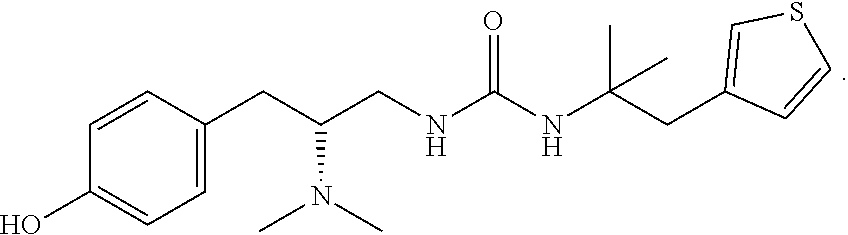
C1=C(CC(CNC(NC(CC2=CSC=C2)(C)C)=O)N(C)C)C=CC(O)=C1
